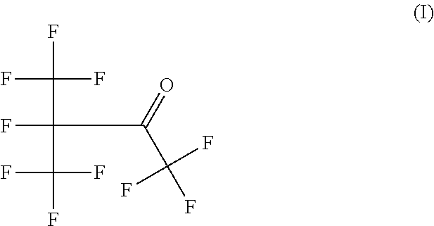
FC(F)(F)C(C(F)(F)F)(C(=O)C(F)(F)F)F
